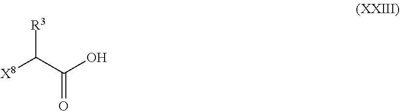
[X8]C(C(O)=O)[R3]
